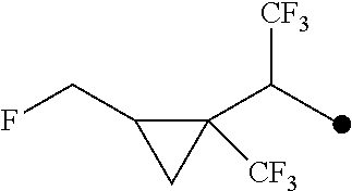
C1([CF3])(C(C)[CF3])C(CF)C1
